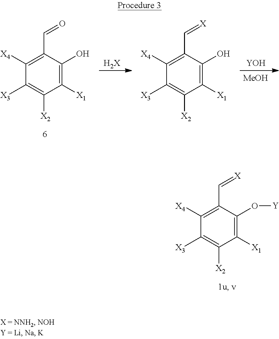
C1([X1])=C(O[Y])C(C=[X])=C([X4])C([X3])=C1[X2].C1([X1])=C(O)C(C=O)=C([X4])C([X3])=C1[X2].[H2X].C1([X1])=C(O)C(C=[X])=C([X4])C([X3])=C1[X2].[YOH].[MeOH]
